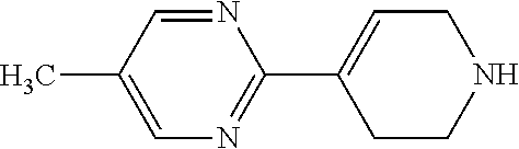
N1=CC(C)=CN=C1C1=CCNCC1
